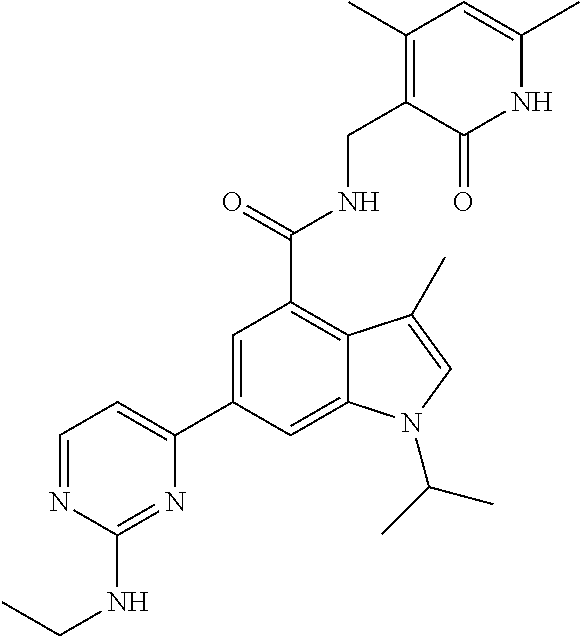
N1C(C)=CC(C)=C(CNC(C2=C3C(=CC(C4=CC=NC(NCC)=N4)=C2)N(C(C)C)C=C3C)=O)C1=O
